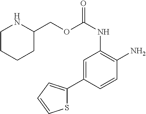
C1=C(C2=CC=CS2)C=CC(N)=C1NC(=O)OCC1NCCCC1
